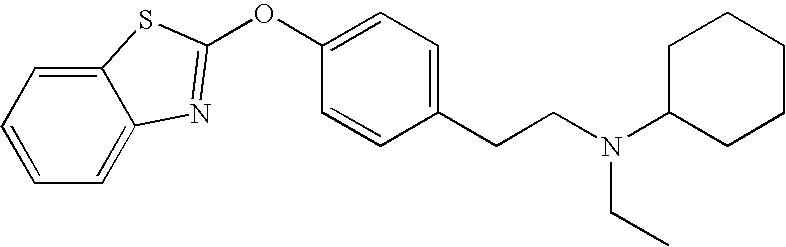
C1=CC=C2C(=C1)N=C(OC1=CC=C(CCN(CC)C3CCCCC3)C=C1)S2
